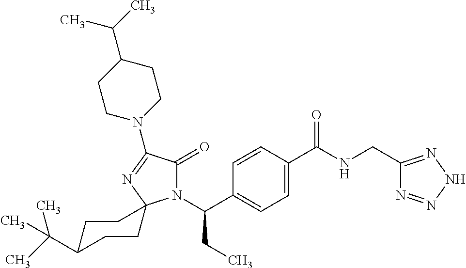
N1(C(C2=CC=C(C(NCC3=NNN=N3)=O)C=C2)CC)C(=O)C(N2CCC(C(C)C)CC2)=NC12CCC(C(C)(C)C)CC2
